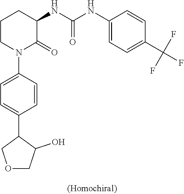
C1CN(C2=CC=C(C3COCC3O)C=C2)C(=O)C(NC(NC2=CC=C(C(F)(F)F)C=C2)=O)C1
